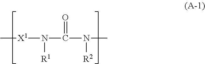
C[X1]N([R1])C(=O)N(C)[R2]
